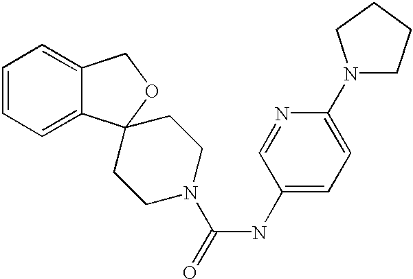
C1=CC=C2C(=C1)COC21CCN(C(NC2=CC=C(N3CCCC3)N=C2)=O)CC1
